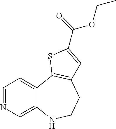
C1=NC=C2C(=C1)C1=C(CCN2)C=C(C(=O)OCC)S1
